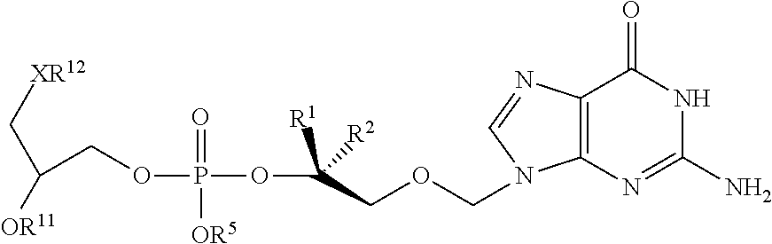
C12=C(N=C(N)NC1=O)N(COCC(OP(OCC([OR11])C[XR12])(=O)[OR5])([R1])[R2])C=N2
